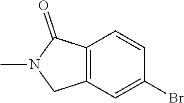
C12=C(C=C(Br)C=C1)CN(C)C2=O
